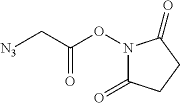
N1(OC(C[N3])=O)C(=O)CCC1=O
